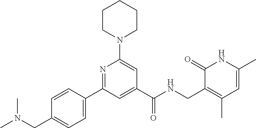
C1=CC(C2=NC(N3CCCCC3)=CC(C(NCC3=C(C)C=C(C)NC3=O)=O)=C2)=CC=C1CN(C)C
